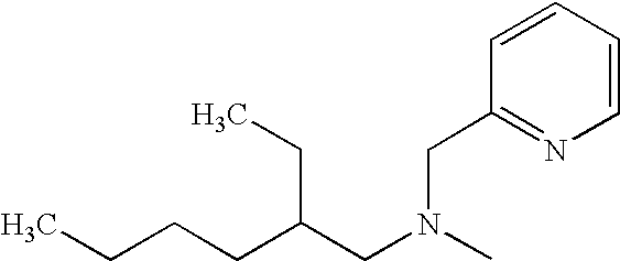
C1=CC(CN(CC(CCCC)CC)C)=NC=C1
